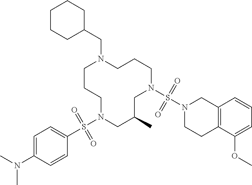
C1CCN(S(C2=CC=C(N(C)C)C=C2)(=O)=O)CC(C)CN(S(N2CCC3=C(C2)C=CC=C3OC)(=O)=O)CCCN1CC1CCCCC1
